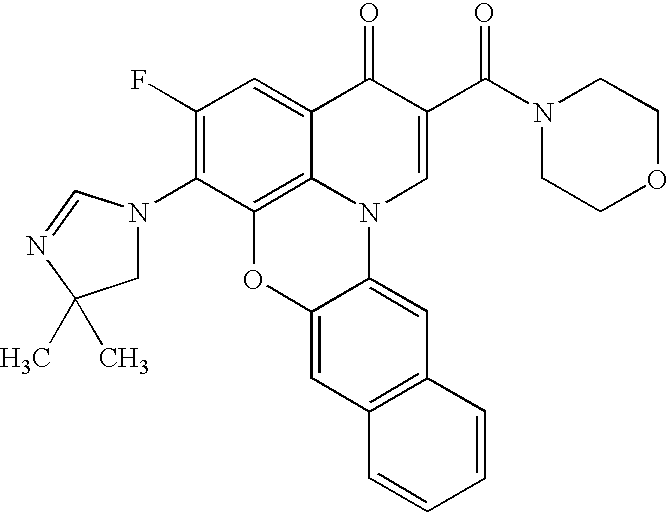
C1(F)=C(N2CC(C)(C)N=C2)C2=C3C(=C1)C(=O)C(C(N1CCOCC1)=O)=CN3C1=CC3=C(C=C1O2)C=CC=C3
